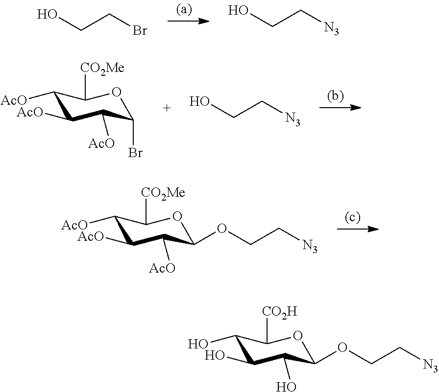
C(CBr)O.C(C[N3])O.C1([AcO])C([AcO])C([AcO])C(Br)OC1[CO2Me].C(C[N3])O.C1([AcO])C([AcO])C([AcO])C(OCC[N3])OC1[CO2Me].C1(O)C(O)C(O)C(OCC[N3])OC1[CO2H]
